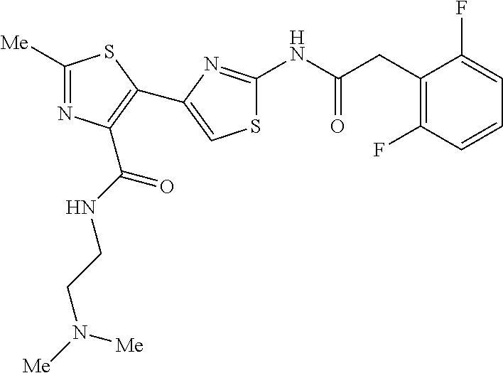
C1([Me])=NC(C(NCCN([Me])[Me])=O)=C(C2=CSC(NC(CC3=C(F)C=CC=C3F)=O)=N2)S1
